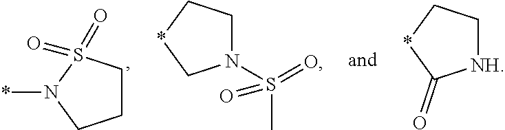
C1CS(=O)(=O)N(*)C1.N1(S(=O)(C)=O)CC*C1.C1[NH]C(=O)*C1
